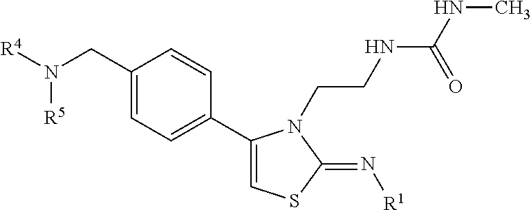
C1(CN([R4])[R5])=CC=C(C2=CSC(=N[R1])N2CCNC(NC)=O)C=C1
